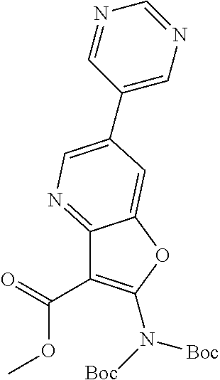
C(C1=C(N([Boc])[Boc])OC2=CC(C3=CN=CN=C3)=CN=C12)(OC)=O
